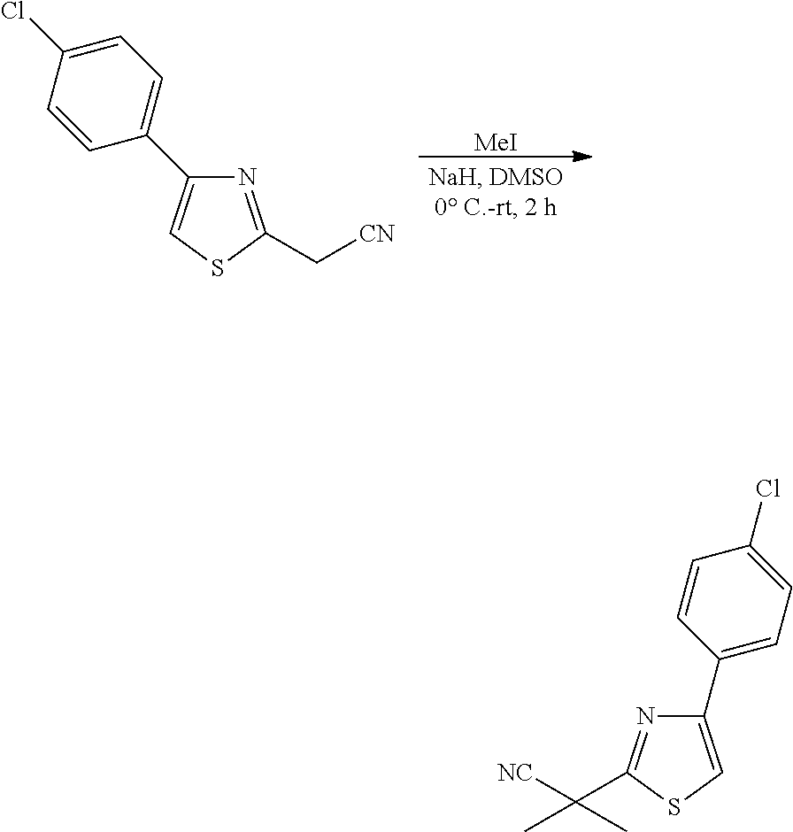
[MeI].N1=C(C[CN])SC=C1C1=CC=C(Cl)C=C1.C1(C2=CC=C(Cl)C=C2)=CSC(C([NC])(C)C)=N1
